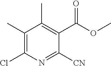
C1(C)=C(Cl)N=C([CN])C(C(OC)=O)=C1C
